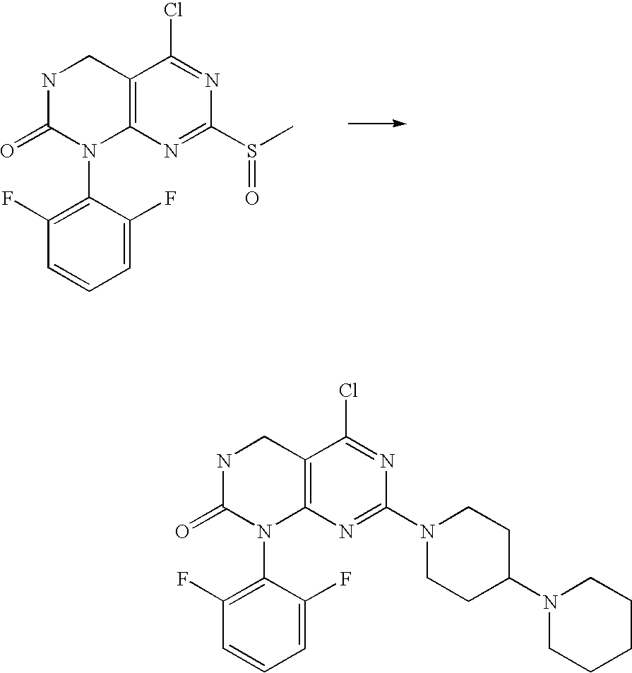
C12=C(N=C(S(C)=O)N=C1Cl)N(C1=C(F)C=CC=C1F)C(=O)NC2.C12=C(N=C(N3CCC(N4CCCCC4)CC3)N=C1Cl)N(C1=C(F)C=CC=C1F)C(=O)NC2
